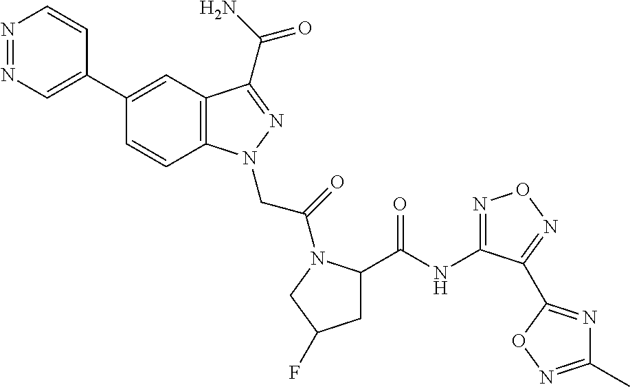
N1=NC=C(C2=CC3=C(C=C2)N(CC(=O)N2C(C(=O)NC4=NON=C4C4=NC(C)=NO4)CC(F)C2)N=C3C(N)=O)C=C1
